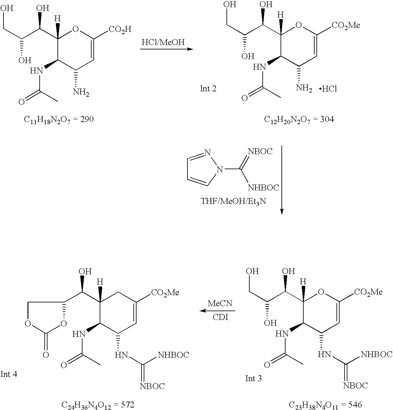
C1=NN(C(=[NBOC])[NHBOC])C=C1.OCC(C(O)C1([H])OC([CO2Me])=CC(N)C1NC(=O)C)O.Cl.OCC(C(O)C1([H])OC([CO2H])=CC(N)C1NC(=O)C)O.[C11H18N2O7 = 290].[C12H20N2O7 = 304].OCC(C(O)C1([H])OC([CO2Me])=CC(NC([NHBOC])=[NBOC])C1NC(=O)C)O.[MeCN].C1OC(=O)OC1C(C1([H])C(NC(=O)C)C(NC([NHBOC])=[NBOC])C=C([CO2Me])C1)O.[CDI].[C23H38N4O11 = 546].[C24H36N4O12 = 572]
